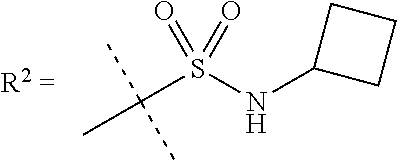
C(S(NC1CCC1)(=O)=O)(C)(C)C
